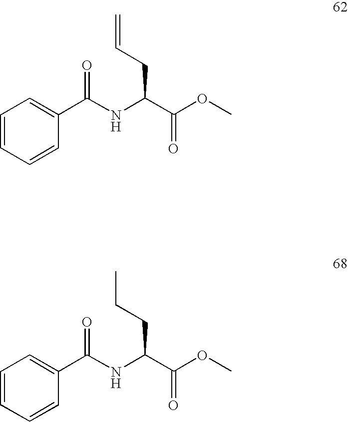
C1=CC=CC(C(NC(C(OC)=O)CC=C)=O)=C1.C1=CC=CC(C(NC(C(OC)=O)CCC)=O)=C1
